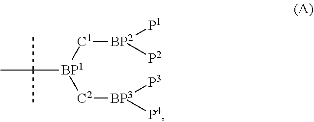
CC([BP1]([C1][BP2]([P1])[P2])[C2][BP3]([P3])[P4])(C)C
